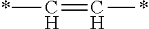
C(=C*)*
